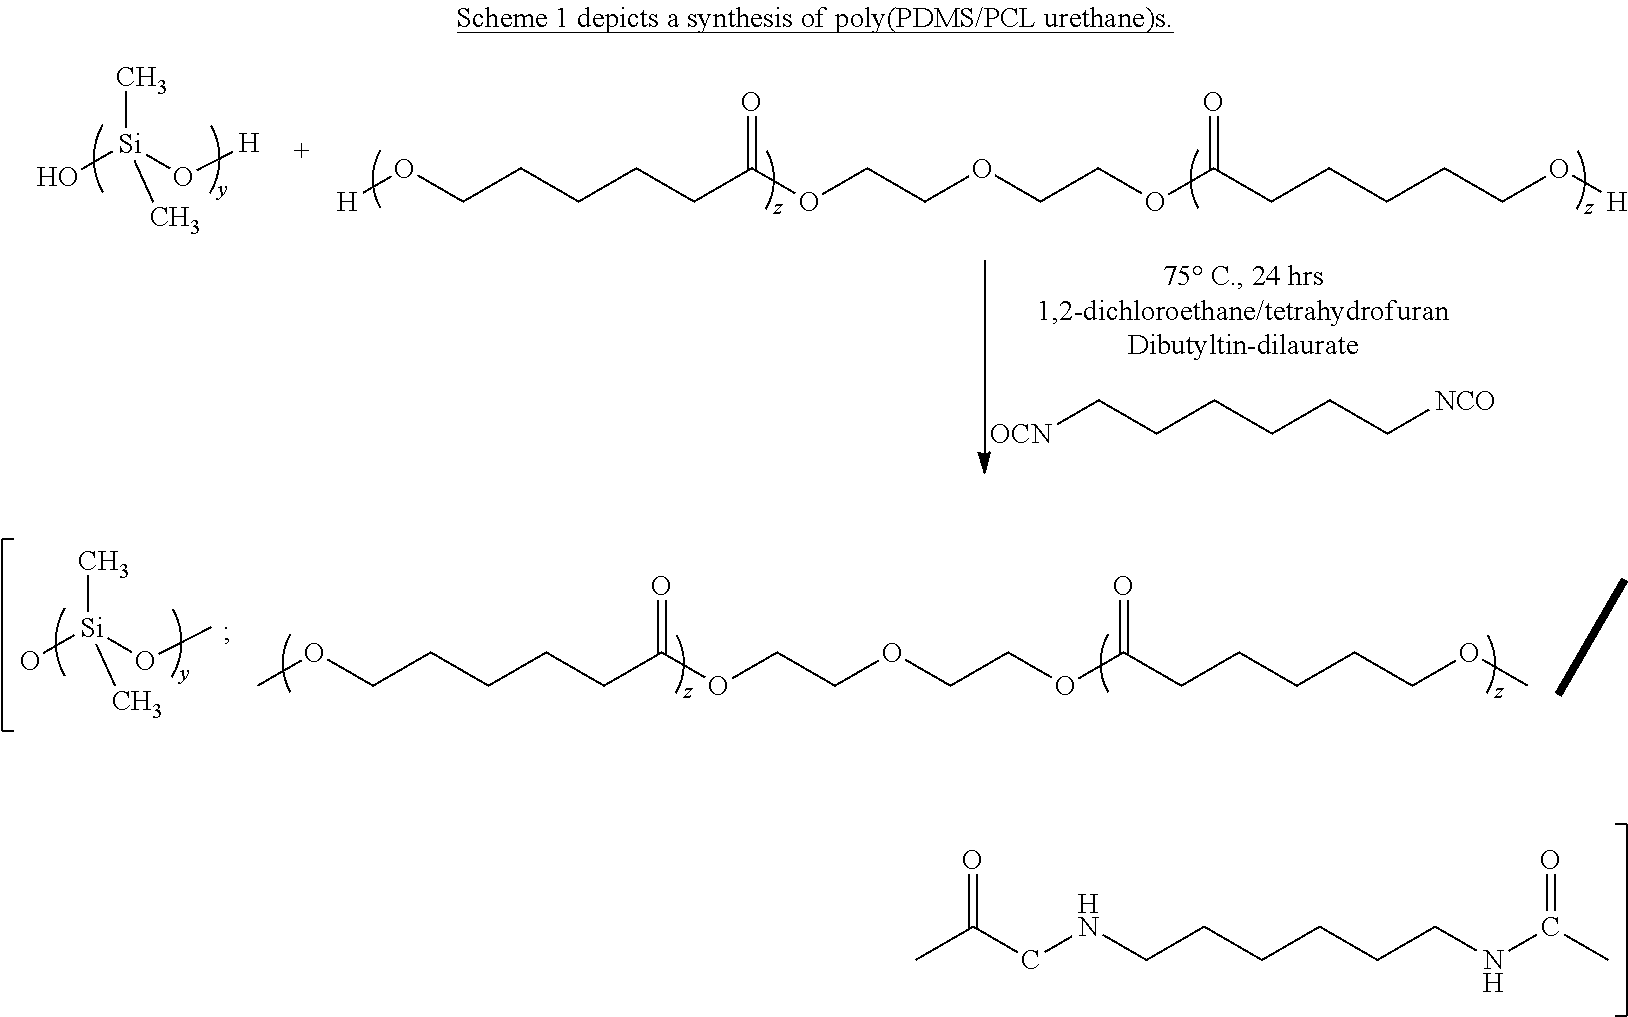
O[Si](O[H])(C)C.[H]OCCCCCC(OCCOCCOC(CCCCCO[H])=O)=O.[OCN]CCCCCC[NCO].CC(CNCCCCCCNC(C)=O)=O.O[Si](OC)(C)C.COCCCCCC(OCCOCCOC(CCCCCOC)=O)=O
